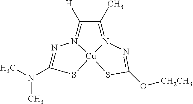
N1=C(N(C)C)S[Cu]23N1=C([H])C(C)=N2N=C(O[CH2CH3])S3
